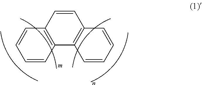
C12=C(C=CC3=C1C=CC=C3)C=CC=C2
